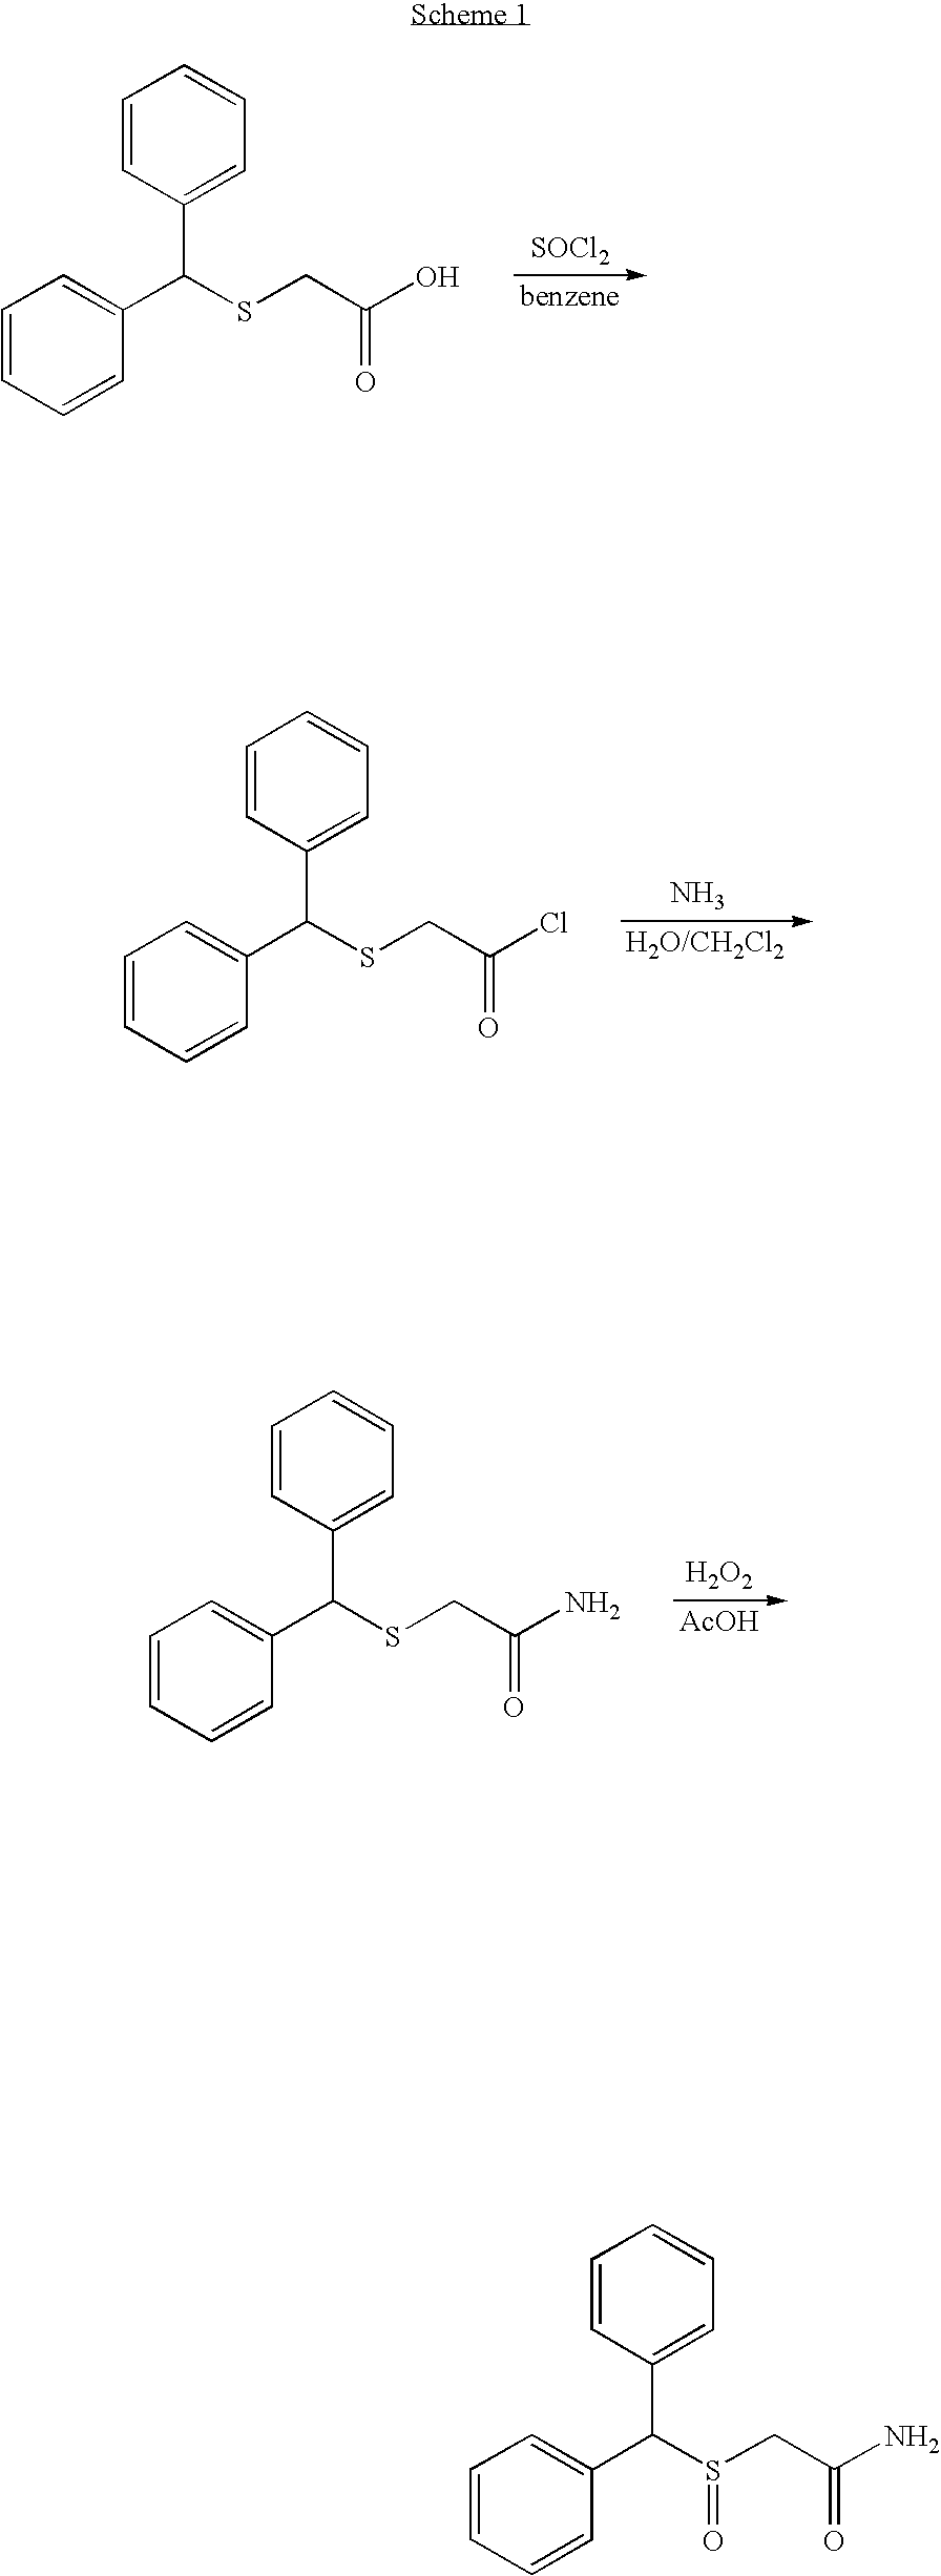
C1=CC=CC(C(SCC(O)=O)C2=CC=CC=C2)=C1.[SOCl2].C1=CC=CC(C(SCC(Cl)=O)C2=CC=CC=C2)=C1.N.C1=CC=CC(C(SCC(N)=O)C2=CC=CC=C2)=C1.[H2O2].[AcOH].C1=CC=CC(C(S(CC(N)=O)=O)C2=CC=CC=C2)=C1
